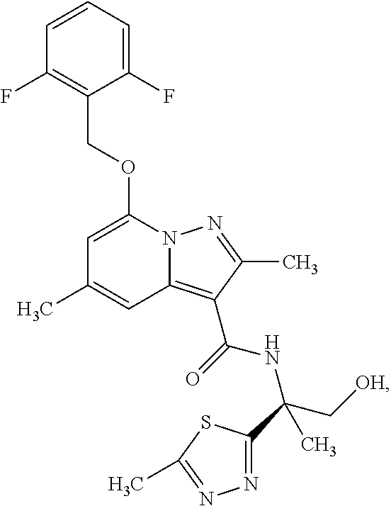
C1=CC=C(F)C(COC2=CC(C)=CC3=C(C(=O)NC(C[OH])(C4=NN=C(C)S4)C)C(C)=NN23)=C1F
